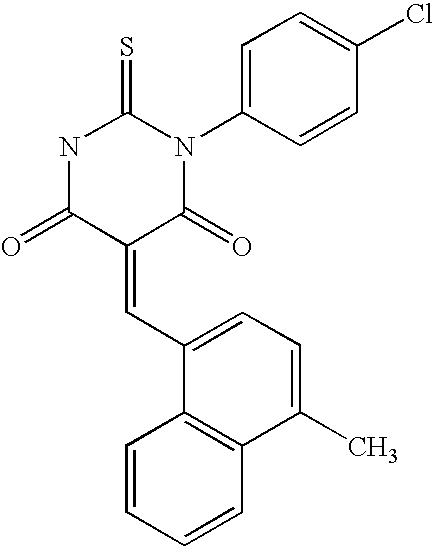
O=C1C(=CC2=CC=C(C)C3=C2C=CC=C3)C(=O)N(C2=CC=C(Cl)C=C2)C(=S)N1
